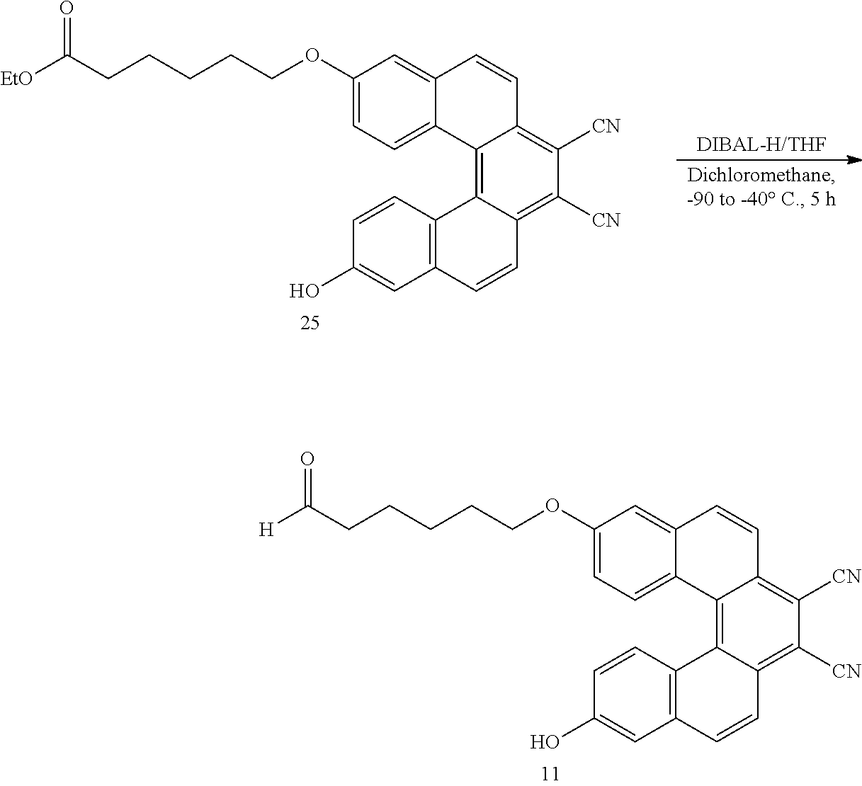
C1(OCCCCCC([H])=O)=CC=C2C(=C1)C=CC1=C([CN])C([CN])=C3C(=C21)C1=C(C=C3)C=C(O)C=C1.C1(OCCCCCC([EtO])=O)=CC=C2C(=C1)C=CC1=C([CN])C([CN])=C3C(=C21)C1=C(C=C3)C=C(O)C=C1
